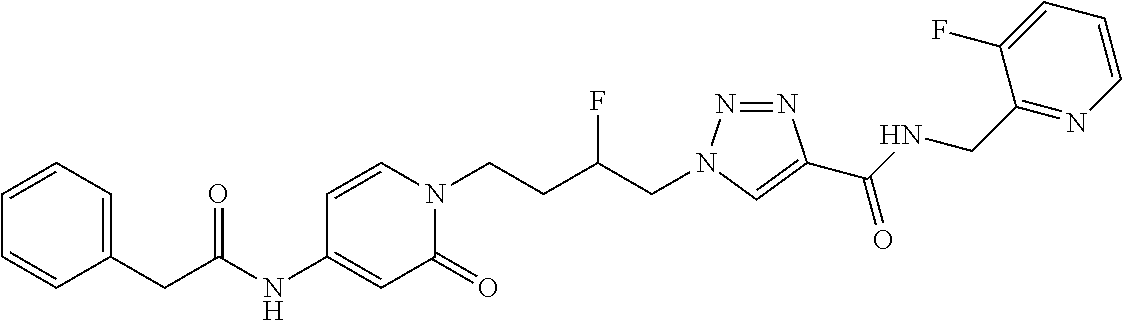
C(C(NC1=CC(=O)N(CCC(CN2N=NC(C(NCC3=NC=CC=C3F)=O)=C2)F)C=C1)=O)C1=CC=CC=C1
